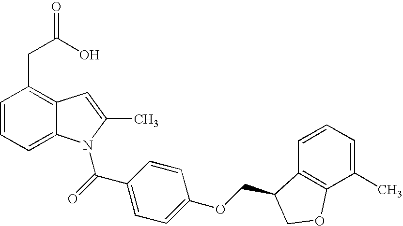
C1=CC=C2C(=C1CC(O)=O)C=C(C)N2C(C1=CC=C(OCC2C3=C(C(C)=CC=C3)OC2)C=C1)=O
